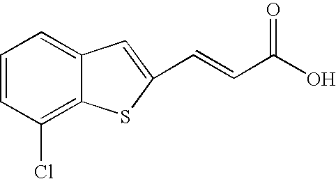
C1=CC(Cl)=C2C(=C1)C=C(C=CC(O)=O)S2
